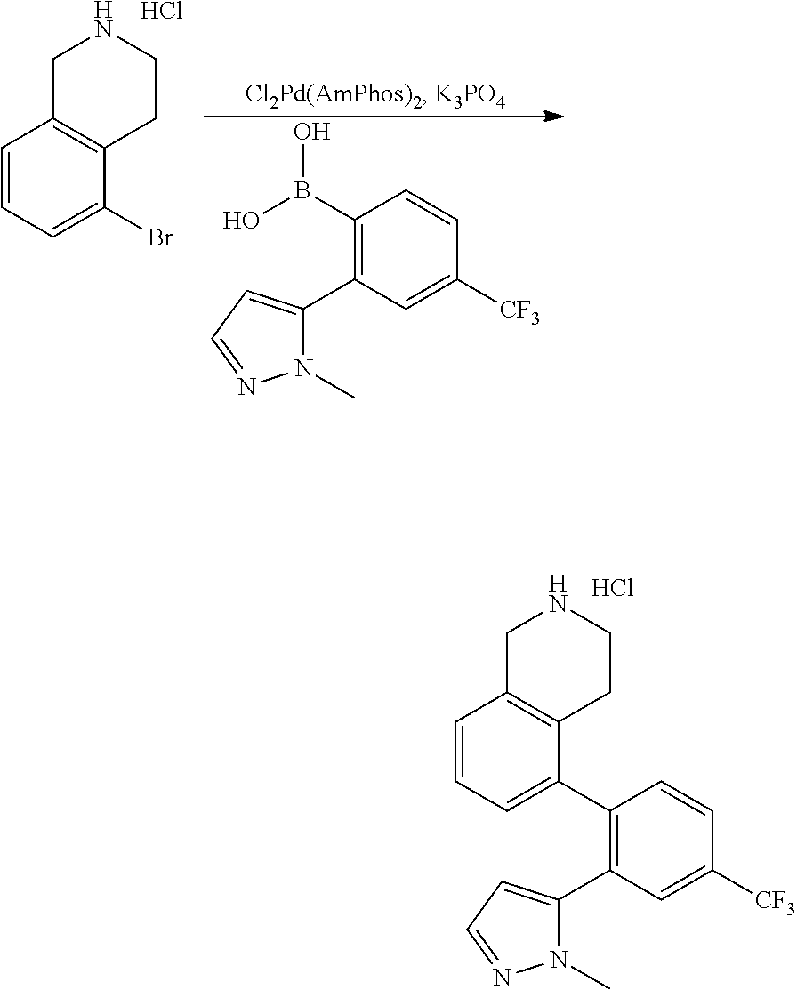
OB(O)C1=C(C2=CC=NN2C)C=C([CF3])C=C1.C1=CC=C(Br)C2=C1CNCC2.Cl.Cl.C1=CC=C(C2=C(C3=CC=NN3C)C=C([CF3])C=C2)C2=C1CNCC2
